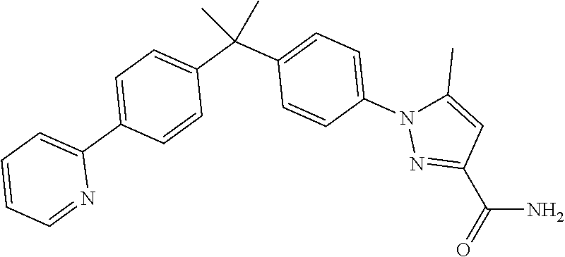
NC(=O)C1=NN(C2=CC=C(C(C)(C3=CC=C(C4=CC=CC=N4)C=C3)C)C=C2)C(C)=C1
